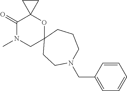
C1(=O)N(C)CC2(OC13CC3)CCCN(CC1=CC=CC=C1)CC2
